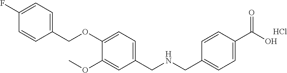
C1(F)=CC=C(COC2=CC=C(CNCC3=CC=C(C(O)=O)C=C3)C=C2OC)C=C1.Cl
